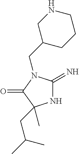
C(C1CCCNC1)N1C(=N)NC(CC(C)C)(C)C1=O
